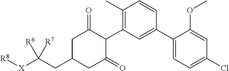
C1(C)=C(C2C(=O)CC(CC([X][R8])([R6])[R7])CC2=O)C=C(C2=CC=C(Cl)C=C2OC)C=C1
